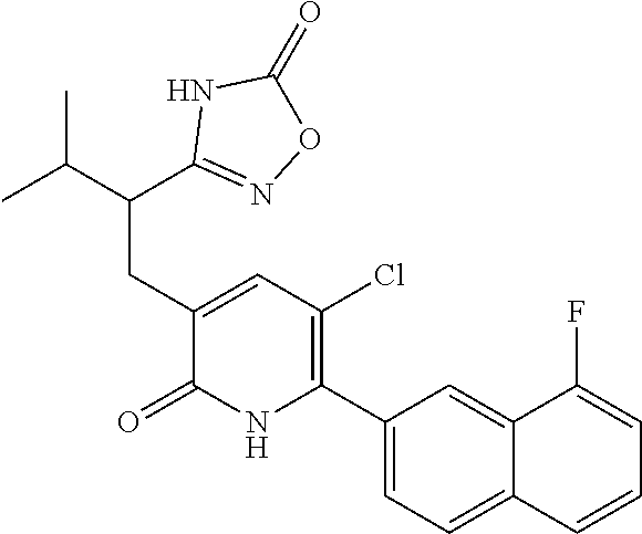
C1(C2=C(Cl)C=C(CC(C3=NOC(=O)N3)C(C)C)C(=O)N2)=CC=C2C(=C1)C(F)=CC=C2
